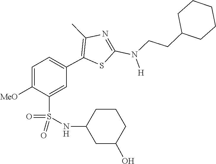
C(CN(C1=NC(C)=C(C2=CC=C([MeO])C(S(=O)(=O)NC3CC(O)CCC3)=C2)S1)[H])C1CCCCC1
